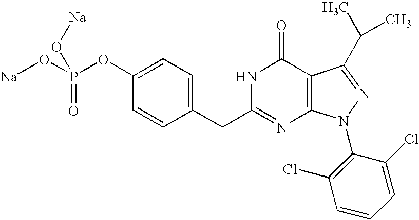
[Na]OP(OC1=CC=C(CC2=NC3=C(C(=O)N2)C(C(C)C)=NN3C2=C(Cl)C=CC=C2Cl)C=C1)(=O)O[Na]
